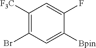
C1([F3C])=C(Br)C=C([Bpin])C(F)=C1
